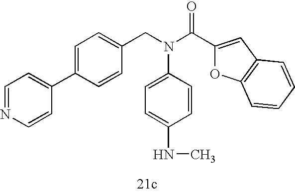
C1=NC=CC(C2=CC=C(CN(C(C3=CC4=C(O3)C=CC=C4)=O)C3=CC=C(NC)C=C3)C=C2)=C1
